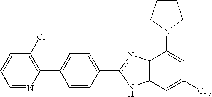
C1=NC(C2=CC=C(C3=NC4=C(N3)C=C([CF3])C=C4N3CCCC3)C=C2)=C(Cl)C=C1
